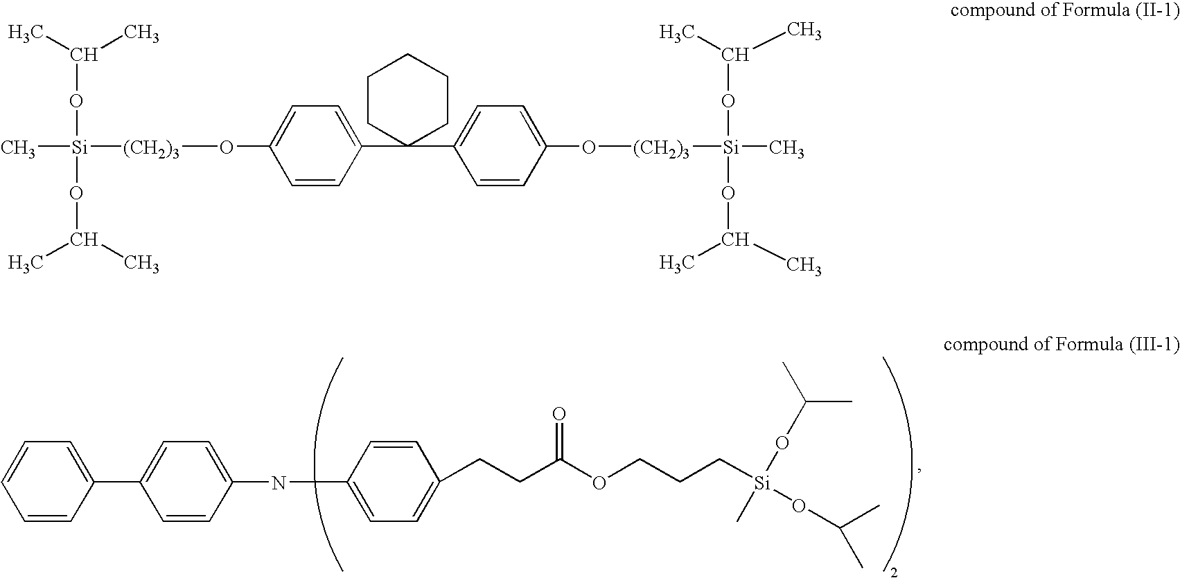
C1(C2=CC=C(NC3=CC=C(CCC(OCCC[Si](OC(C)C)(OC(C)C)C)=O)C=C3)C=C2)=CC=CC=C1.C[Si]([(CH2)3]OC1=CC=C(C2(C3=CC=C(O[(CH2)3][Si](C)(OC(C)C)OC(C)C)C=C3)CCCCC2)C=C1)(OC(C)C)OC(C)C
